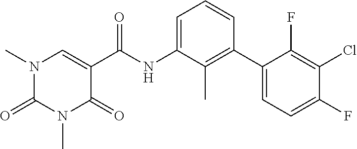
O=C1N(C)C=C(C(NC2=CC=CC(C3=CC=C(F)C(Cl)=C3F)=C2C)=O)C(=O)N1C
